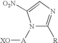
N1([A][XO])C([R])=NC=C1[O2N]
